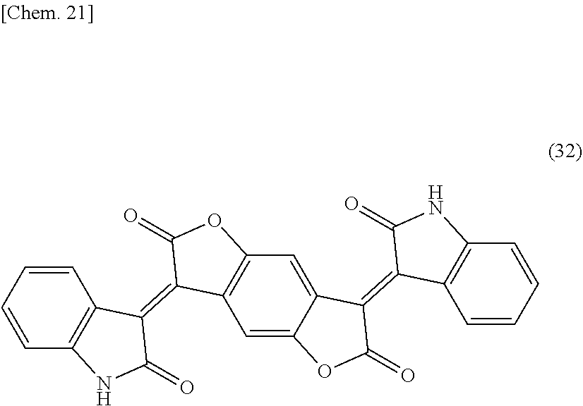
C1=CC=CC2=C1C(=C1C3=C(OC1=O)C=C1C(=C3)OC(=O)C1=C1C3=C(NC1=O)C=CC=C3)C(=O)N2
